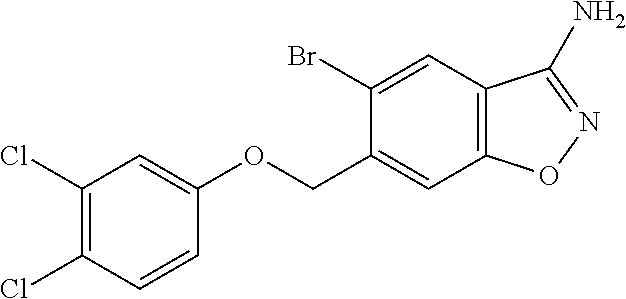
C1(Cl)=C(Cl)C=CC(OCC2=CC3=C(C=C2Br)C(N)=NO3)=C1
